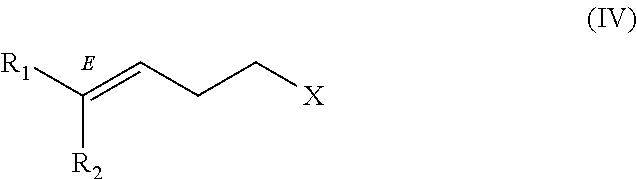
[R1]C(=CCC[X])[R2]
